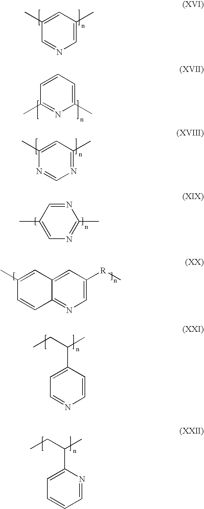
N1=CC(C)=CN=C1C.C1=C(C)C=CC2=NC=C([R]C)C=C12.C1(C(CC)C)=CC=NC=C1.C1(C(CC)C)=CC=CC=N1.C1=C(C)C=NC=C1C.N1=C(C)C=CC=C1C.C1=C(C)N=CN=C1C
